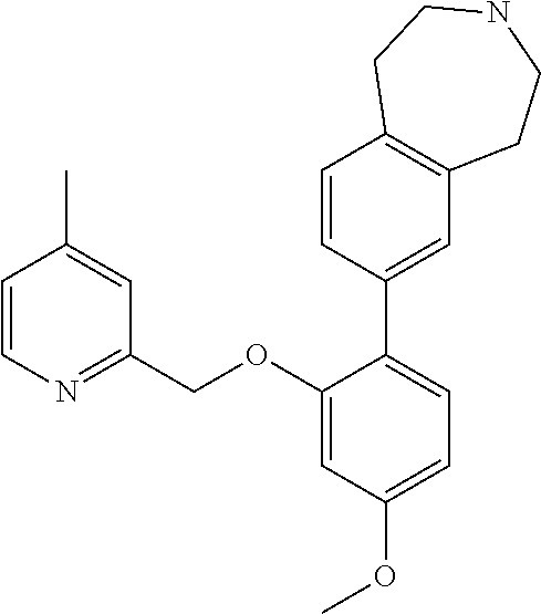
C1=CN=C(COC2=CC(OC)=CC=C2C2=CC3=C(C=C2)CCNCC3)C=C1C
